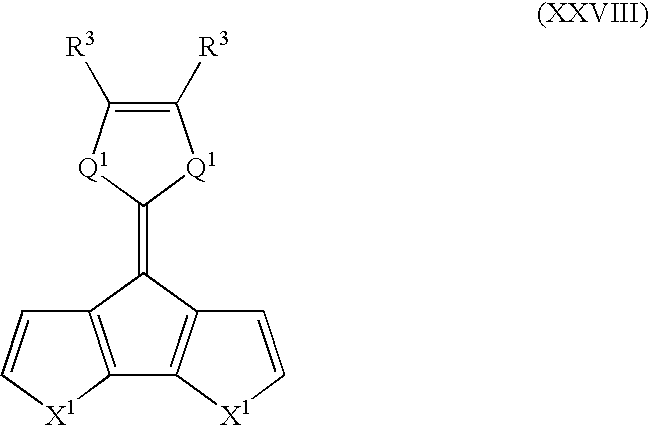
C12=C([X1]C=C1)C1=C(C2=C2[Q1]C([R3])=C([R3])[Q1]2)C=C[X1]1
